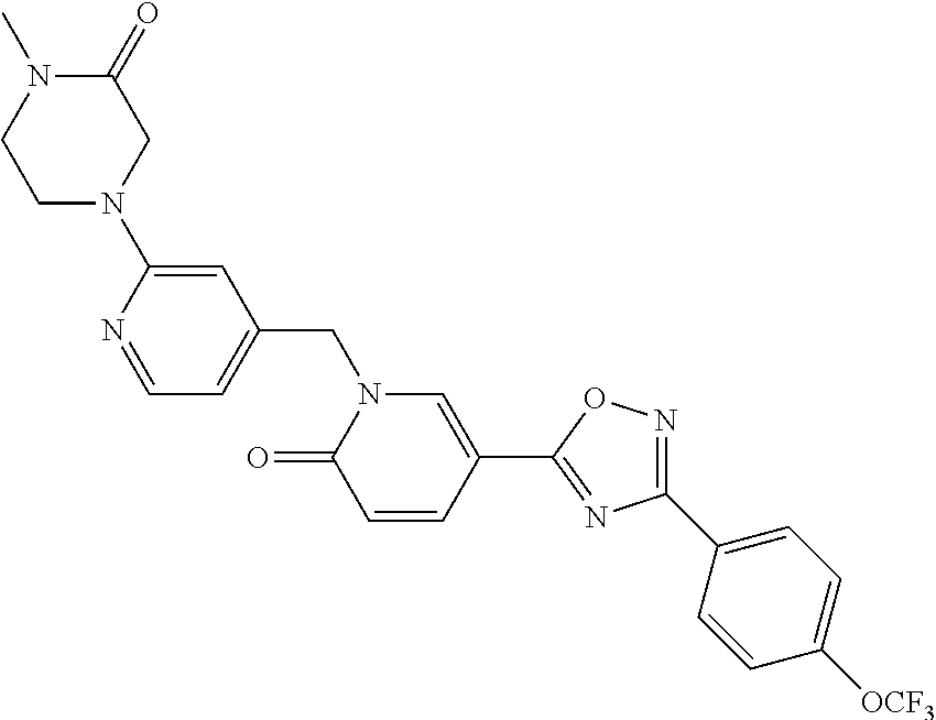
C1=NC(N2CC(=O)N(C)CC2)=CC(CN2C(=O)C=CC(C3=NC(C4=CC=C([OCF3])C=C4)=NO3)=C2)=C1
